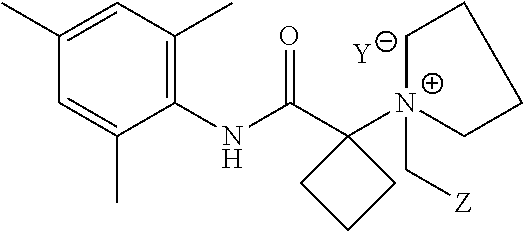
[Y].C1=C(C)C(NC(C2([N+]3(C[Z])CCCC3)CCC2)=O)=C(C)C=C1C
